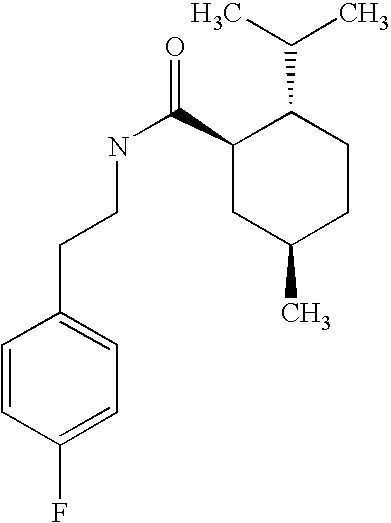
C1=CC(F)=CC=C1CCNC(C1CC(C)CCC1C(C)C)=O
